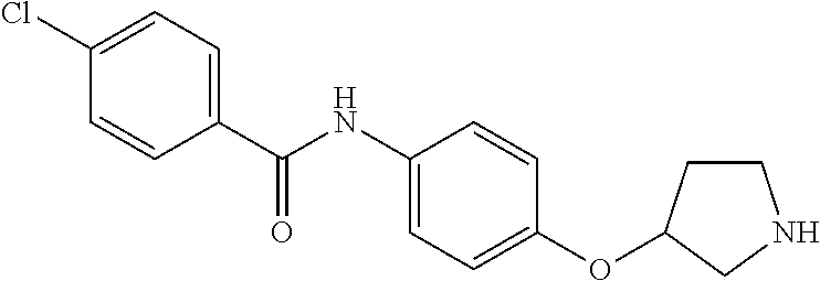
C1(NC(C2=CC=C(Cl)C=C2)=O)=CC=C(OC2CCNC2)C=C1
